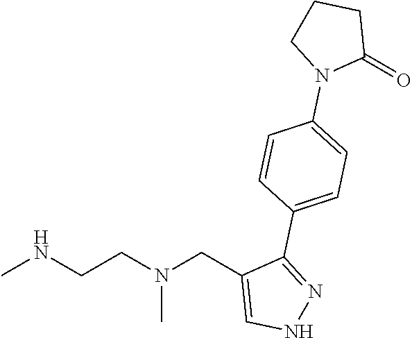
CNCCN(CC1=CNN=C1C1=CC=C(N2C(=O)CCC2)C=C1)C
